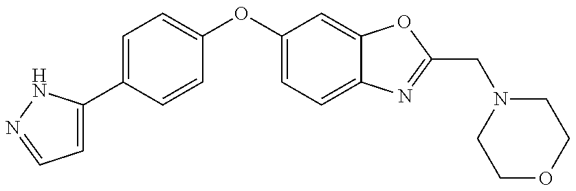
C1=C(C2=CC=C(OC3=CC=C4C(=C3)OC(CN3CCOCC3)=N4)C=C2)NN=C1
